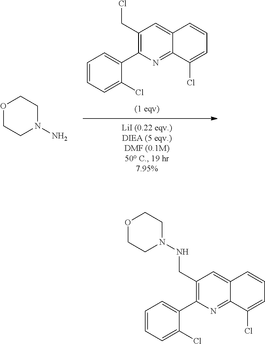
C12=NC(C3=CC=CC=C3Cl)=C(CCl)C=C1C=CC=C2Cl.O1CCN(N)CC1.C12=NC(C3=CC=CC=C3Cl)=C(CNN3CCOCC3)C=C1C=CC=C2Cl
